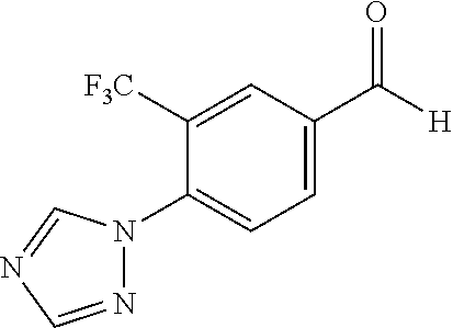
C1=C(C([H])=O)C=C([F3C])C(N2N=CN=C2)=C1
